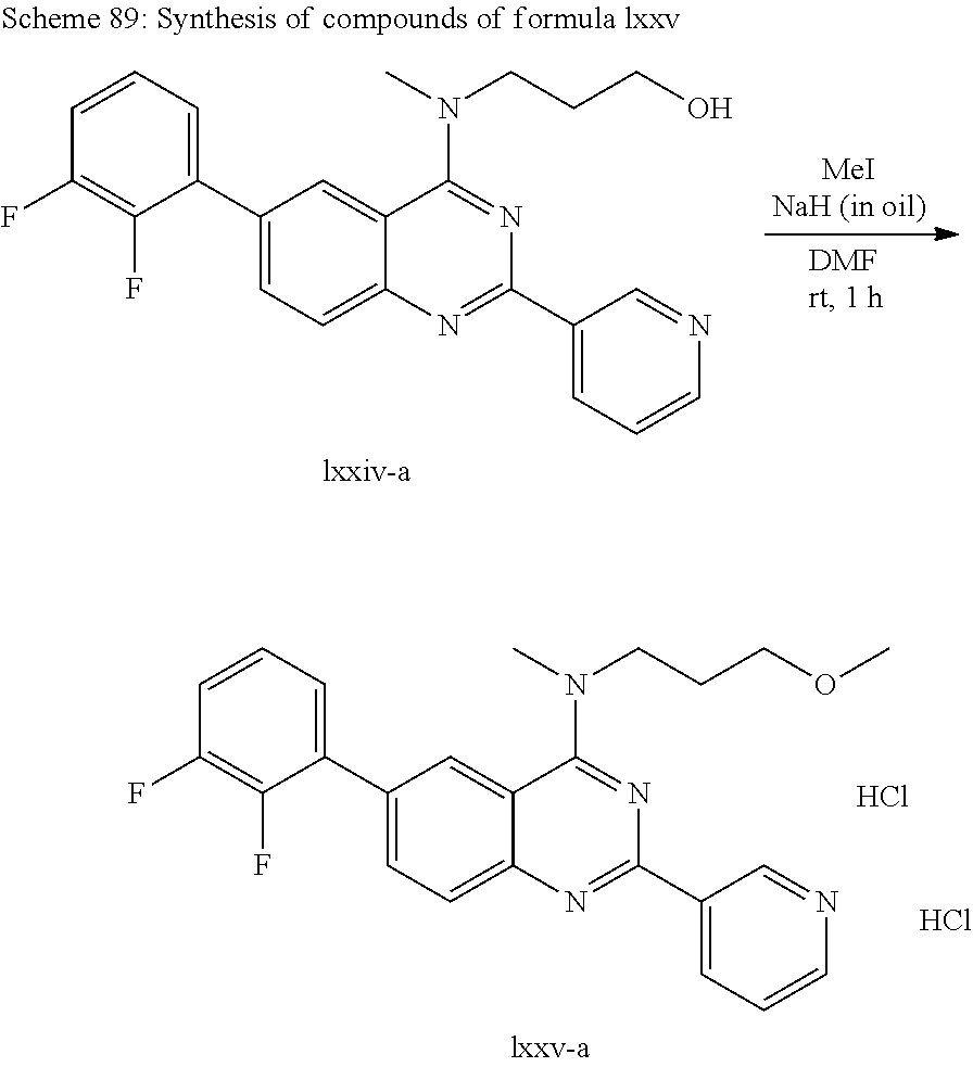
C1(C2=CC=CC(F)=C2F)=CC=C2C(=C1)C(N(C)CCCO)=NC(C1=CC=CN=C1)=N2.C1(C2=CC=CC(F)=C2F)=CC=C2C(=C1)C(N(C)CCCOC)=NC(C1=CC=CN=C1)=N2.Cl.Cl
